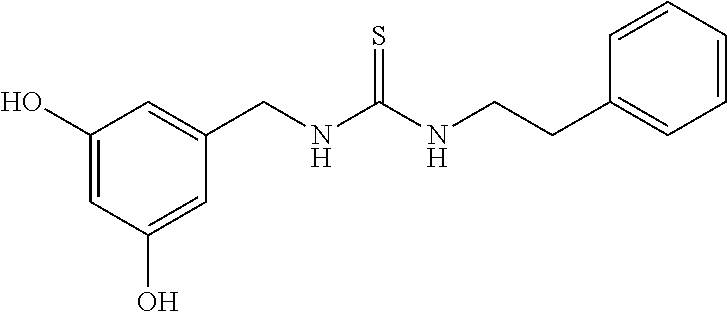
C1(CNC(NCCC2=CC=CC=C2)=S)=CC(O)=CC(O)=C1
